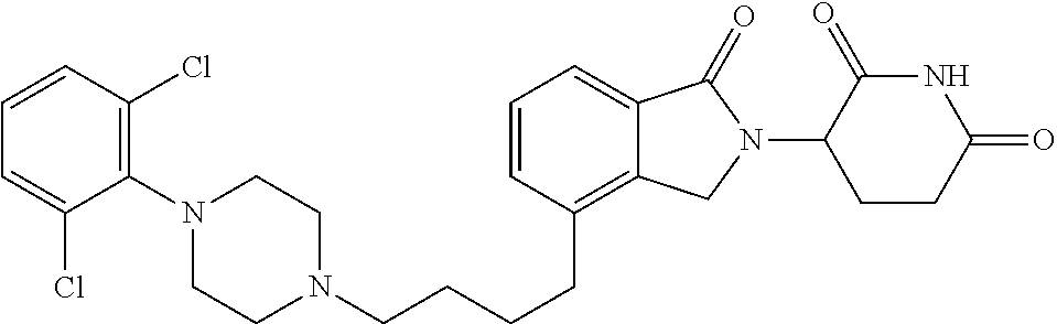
N1(CCCCC2=C3C(=CC=C2)C(=O)N(C2C(=O)NC(=O)CC2)C3)CCN(C2=C(Cl)C=CC=C2Cl)CC1
